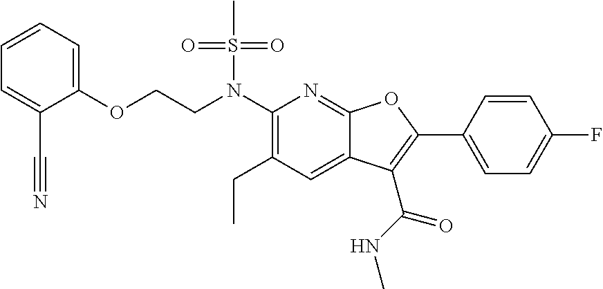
C1(N(CCOC2=CC=CC=C2C#N)S(C)(=O)=O)=C(CC)C=C2C(=N1)OC(C1=CC=C(F)C=C1)=C2C(NC)=O
